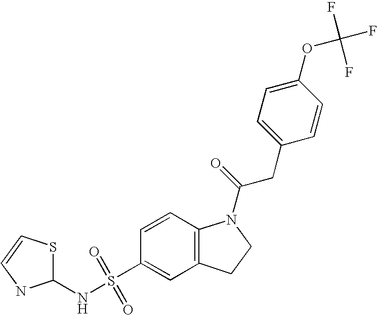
C1(NS(C2=CC3=C(C=C2)N(C(=O)CC2=CC=C(OC(F)(F)F)C=C2)CC3)(=O)=O)SC=CN1
